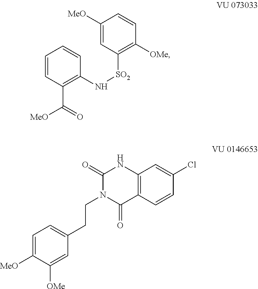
C1=CC(C([MeO])=O)=C(N[SO2]C2=C([OMe])C=CC([MeO])=C2)C=C1.C1=C([MeO])C([OMe])=CC(CCN2C(=O)C3=C(NC2=O)C=C(Cl)C=C3)=C1
